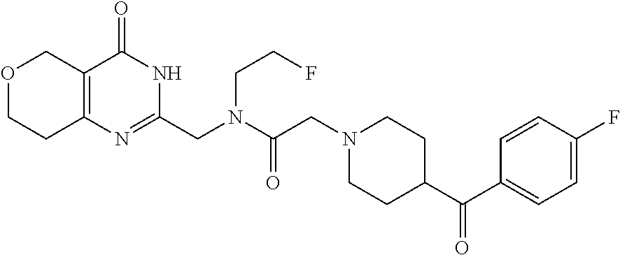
C1=C(F)C=CC(C(C2CCN(CC(=O)N(CC3=NC4=C(C(=O)N3)COCC4)CCF)CC2)=O)=C1
